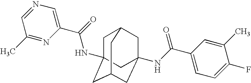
C1C2(NC(C3=CN=CC(C)=N3)=O)CC3CC(NC(C4=CC=C(F)C(C)=C4)=O)(CC1C3)C2
